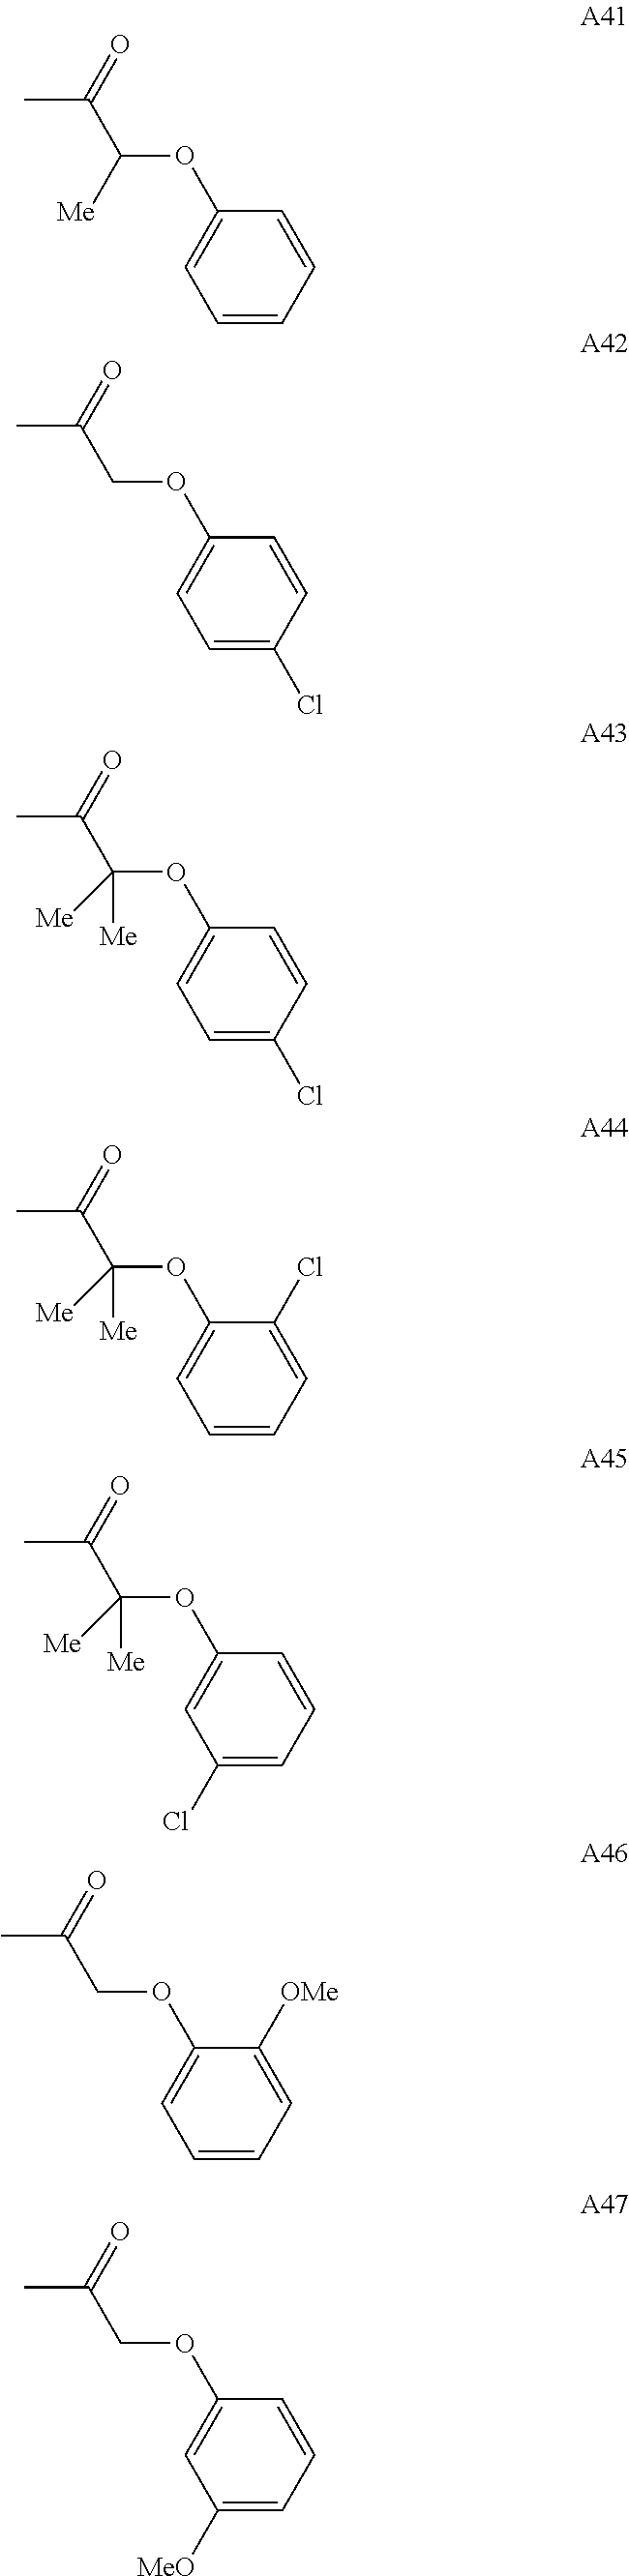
CC(=O)C(OC1=CC=CC=C1)[Me].CC(=O)COC1=CC=C(Cl)C=C1.CC(=O)C(OC1=CC=C(Cl)C=C1)([Me])[Me].CC(=O)C(OC1=CC=CC=C1Cl)([Me])[Me].CC(=O)C(OC1=CC(Cl)=CC=C1)([Me])[Me].CC(=O)COC1=CC=CC=C1[OMe].CC(=O)COC1=CC([MeO])=CC=C1
